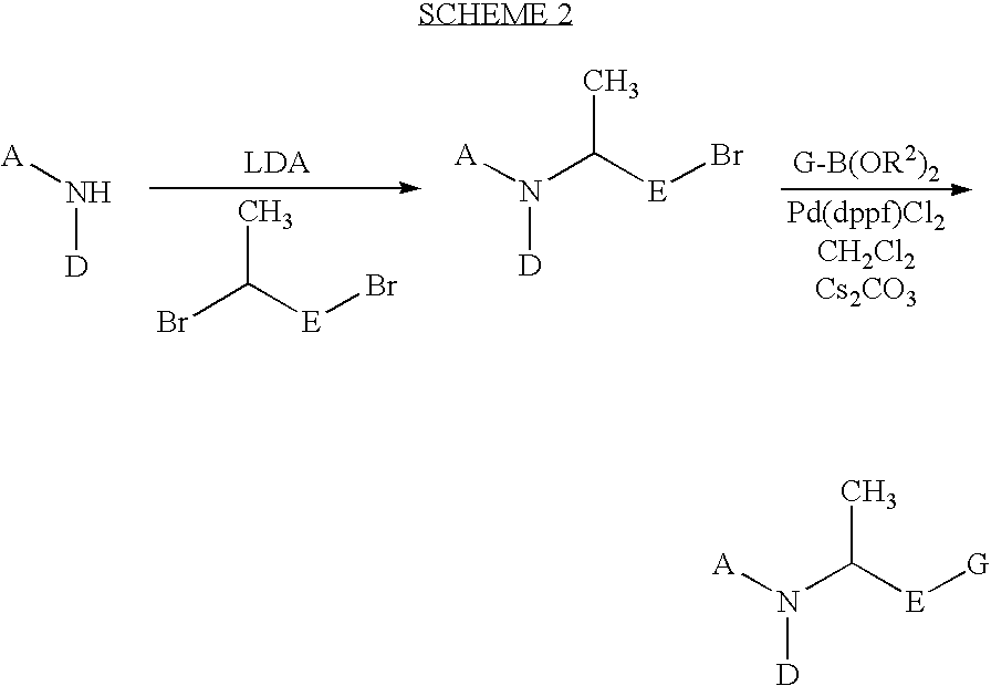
[D]N[A].BrC([E]Br)C.[LDA].N(C([E]Br)C)([A])[D].N(C([E][G])C)([A])[D]
